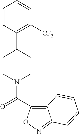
C1=CC(C2CCN(C(=O)C3=C4C(=NO3)C=CC=C4)CC2)=C([CF3])C=C1
